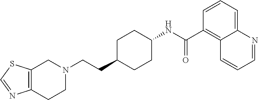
C1=NC2=C(S1)CN(CCC1CCC(NC(C3=C4C(=CC=C3)N=CC=C4)=O)CC1)CC2
